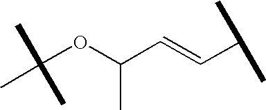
C(OC(C=CC(C)C)C)(C)(C)C
